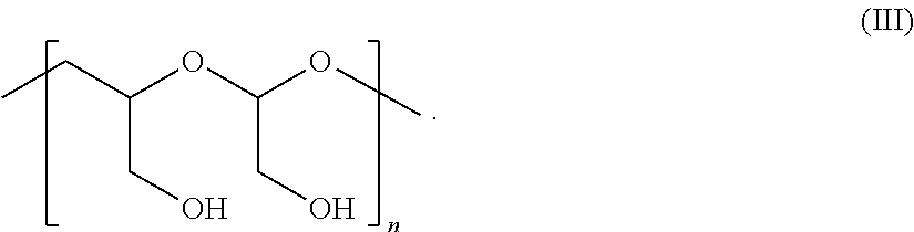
CCC(OC(OC)CO)CO
